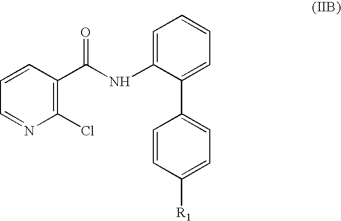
C1(Cl)=C(C(NC2=CC=CC=C2C2=CC=C([R1])C=C2)=O)C=CC=N1
